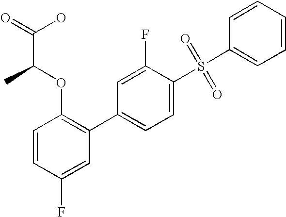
C1=CC(F)=CC(C2=CC=C(S(=O)(=O)C3=CC=CC=C3)C(F)=C2)=C1OC(C(=O)O)C
